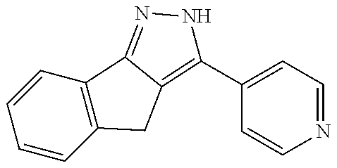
C1=CC2=C(C=C1)C1=NNC(C3=CC=NC=C3)=C1C2
